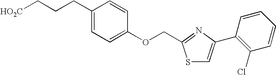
C(CCC1=CC=C(OCC2=NC(C3=C(Cl)C=CC=C3)=CS2)C=C1)[HO2C]
